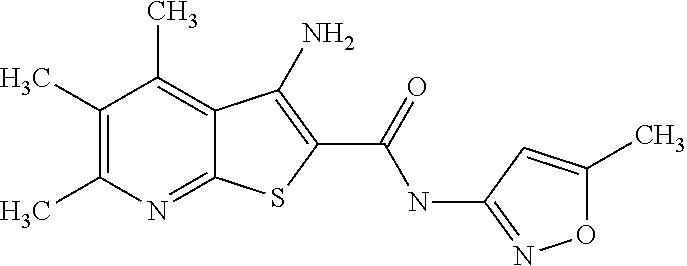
C1(C)=C(C)N=C2C(=C1C)C(N)=C(C(=O)NC1=NOC(C)=C1)S2
